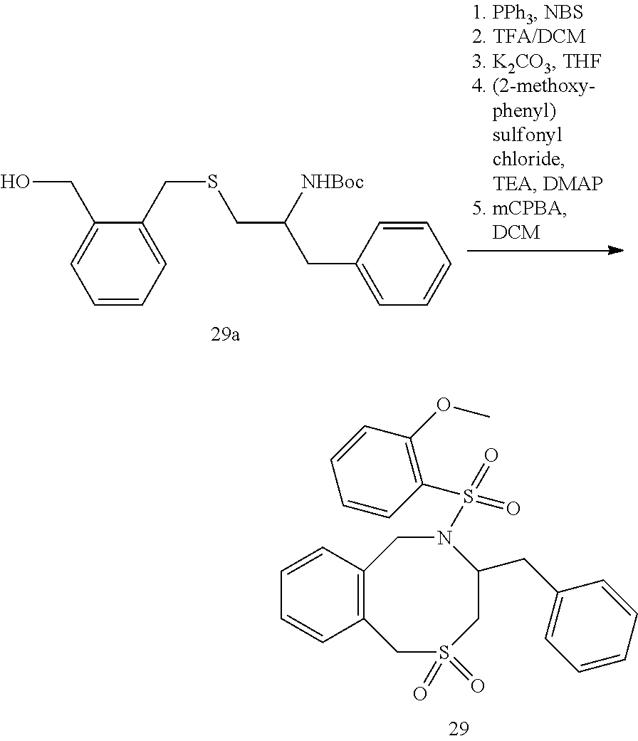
C1(CO)=CC=CC=C1CSCC([NHBoc])CC1=CC=CC=C1.C12=C(CS(=O)(=O)CC(CC3=CC=CC=C3)N(S(=O)(C3=C(OC)C=CC=C3)=O)C1)C=CC=C2
